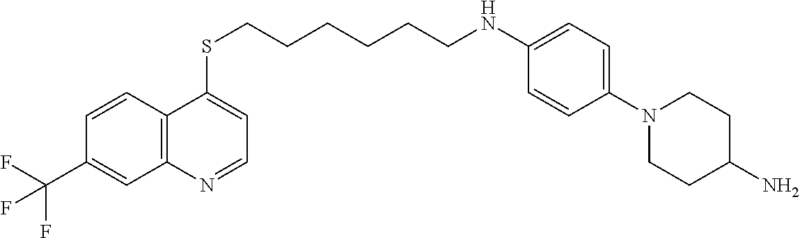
C12=C(C=CC(C(F)(F)F)=C1)C(SCCCCCCNC1=CC=C(N3CCC(N)CC3)C=C1)=CC=N2
